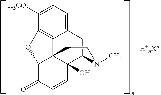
C12=CC=C([H3CO])C3=C1C14C(O)(C(C2)N(C)CC1)C=CC(=O)C4O3
